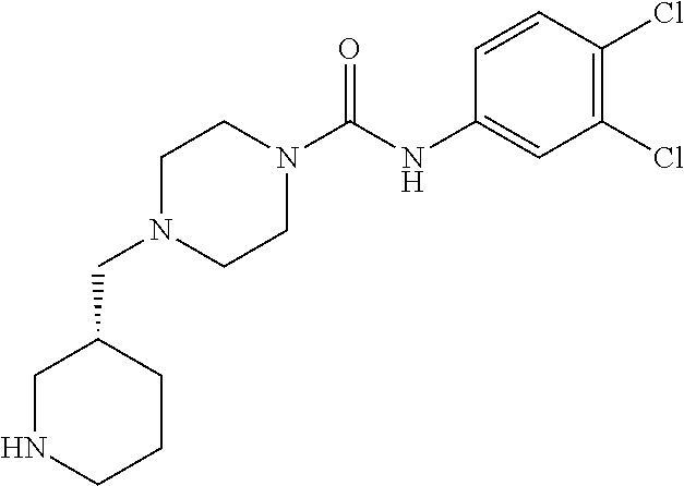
N1CCCC(CN2CCN(C(NC3=CC(Cl)=C(Cl)C=C3)=O)CC2)C1
